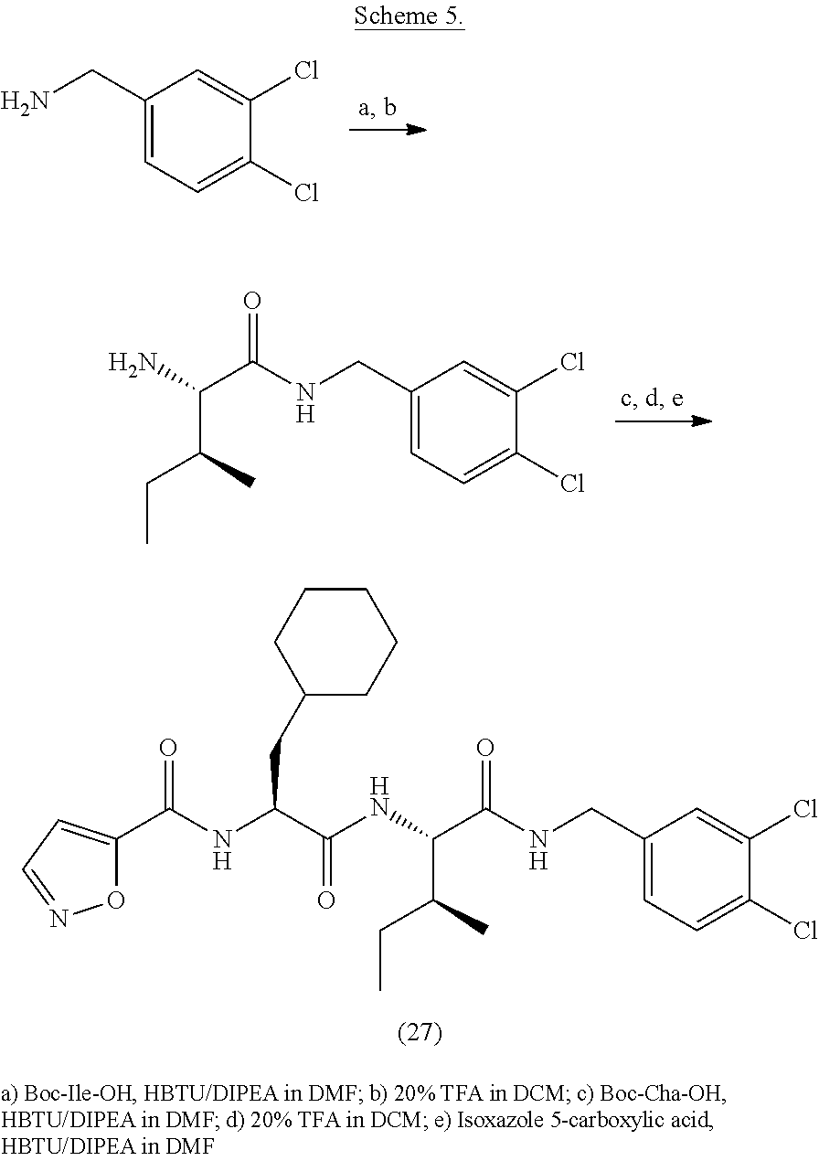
C1(CN)=CC=C(Cl)C(Cl)=C1.C1(CNC(C(N)C(C)CC)=O)=CC=C(Cl)C(Cl)=C1.C1(CNC(C(NC(C(NC(C2=CC=NO2)=O)CC2CCCCC2)=O)C(C)CC)=O)=CC=C(Cl)C(Cl)=C1
